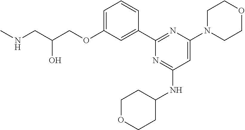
N(CC(COC1=CC=CC(C2=NC(N3CCOCC3)=CC(NC3CCOCC3)=N2)=C1)O)C
